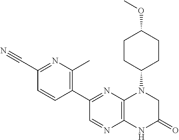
C1(C#N)=NC(C)=C(C2=NC3=C(N=C2)NC(=O)CN3C2CCC(OC)CC2)C=C1
